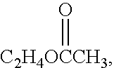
[C2H4OCCH3]=O
